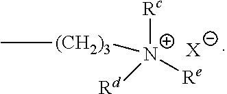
[Rc][N+]([Re])([Rd])[(CH2)3]C.[X]
